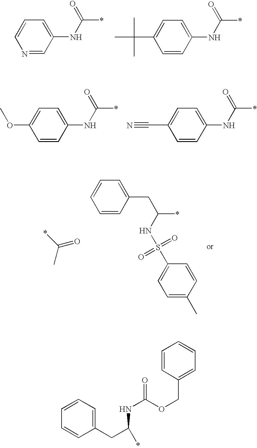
N1=CC(NC(*)=O)=CC=C1.C1=CC(NC(*)=O)=CC=C1C(C)(C)C.C1=CC(NC(*)=O)=CC=C1OC.C1=CC(NC(*)=O)=CC=C1C#N.C(C)(*)=O.C1=CC(CC(*)NS(=O)(=O)C2=CC=C(C)C=C2)=CC=C1.C1=CC(CC(*)NC(OCC2=CC=CC=C2)=O)=CC=C1
